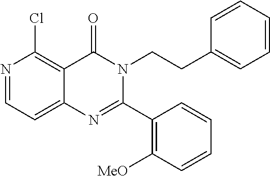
N1=CC=C2C(=C1Cl)C(=O)N(CCC1=CC=CC=C1)C(C1=C([MeO])C=CC=C1)=N2
